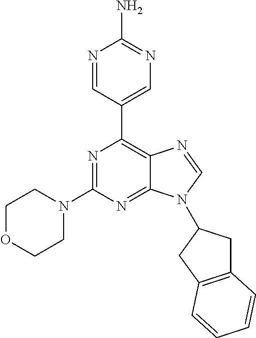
N1=CC(C2=C3C(=NC(N4CCOCC4)=N2)N(C2CC4=C(C2)C=CC=C4)C=N3)=CN=C1N
